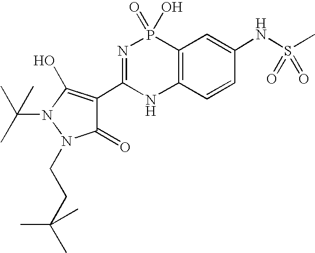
C12=C(C=CC(NS(C)(=O)=O)=C1)NC(C1=C(O)N(C(C)(C)C)N(CCC(C)(C)C)C1=O)=NP2(=O)O
